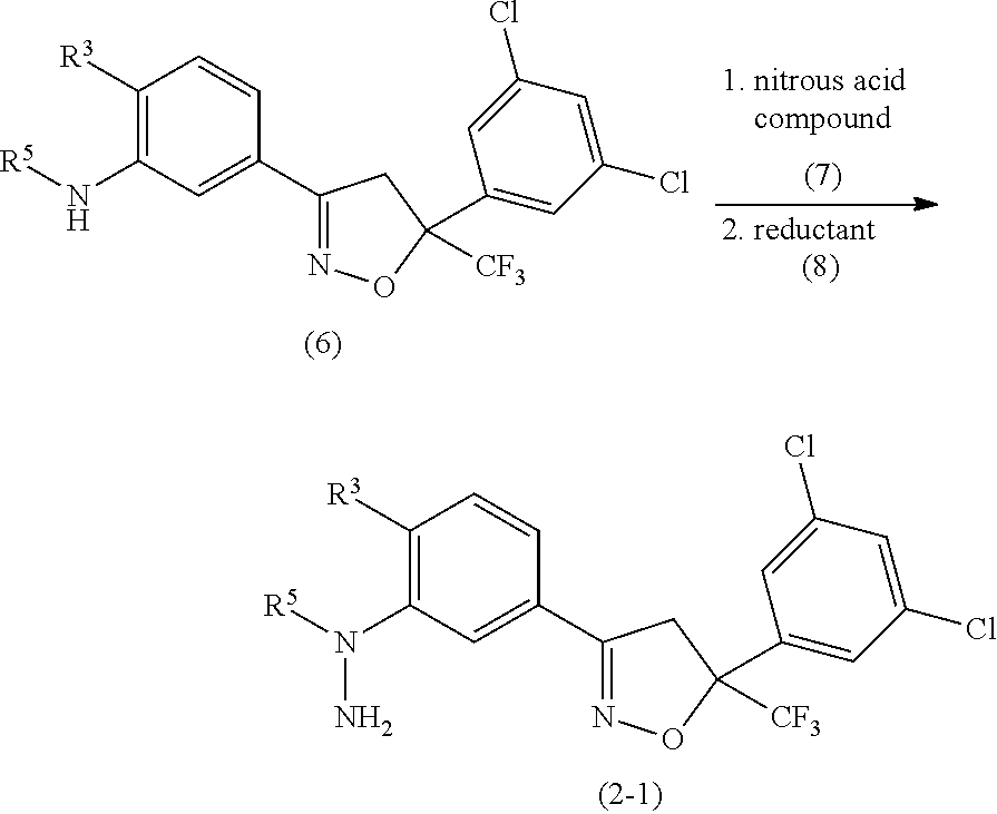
C1([R3])=C(N[R5])C=C(C2=NOC([CF3])(C3=CC(Cl)=CC(Cl)=C3)C2)C=C1.C1([R3])=C(N([R5])N)C=C(C2=NOC([CF3])(C3=CC(Cl)=CC(Cl)=C3)C2)C=C1
